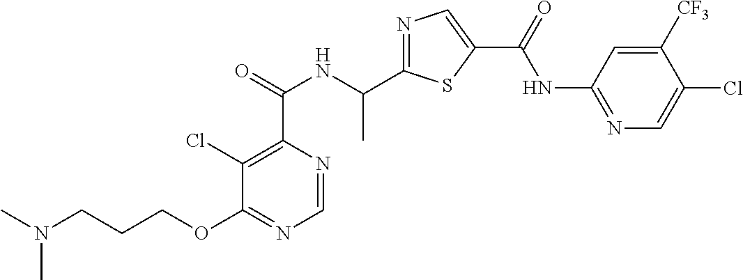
N1=C(C(NC(C2=C(Cl)C(OCCCN(C)C)=NC=N2)=O)C)SC(C(=O)NC2=NC=C(Cl)C([CF3])=C2)=C1
